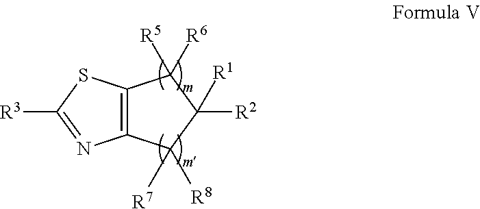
[R3]C1=NC2=C(S1)C([R6])([R5])C([R2])([R1])C2([R7])[R8]
